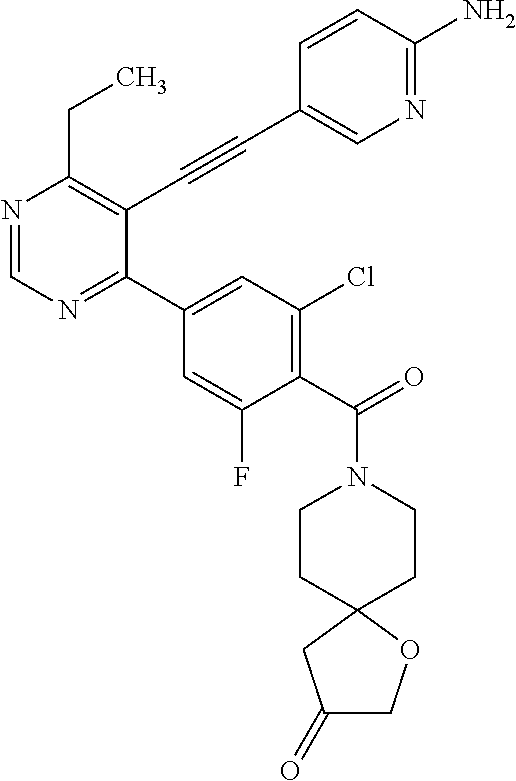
N1=CN=C(C2=CC(Cl)=C(C(=O)N3CCC4(CC3)CC(=O)CO4)C(F)=C2)C(C#CC2=CN=C(N)C=C2)=C1CC
